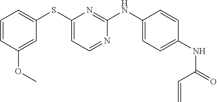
C1=CC(OC)=CC(SC2=CC=NC(NC3=CC=C(NC(=O)C=C)C=C3)=N2)=C1
